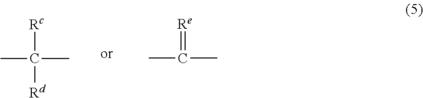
C([Rc])([Rd])(C)C.C(=[Re])(C)C
